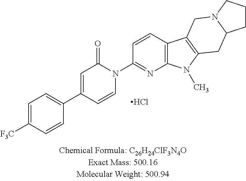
Cl.C1=C([F3C])C=CC(C2=CC(=O)N(C3=NC4=C(C=C3)C3=C(N4C)CC4N(C3)CCC4)C=C2)=C1
